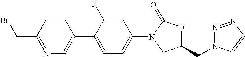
C1=CC(CBr)=NC=C1C1=CC=C(N2C(=O)OC(CN3N=NC=C3)C2)C=C1F
